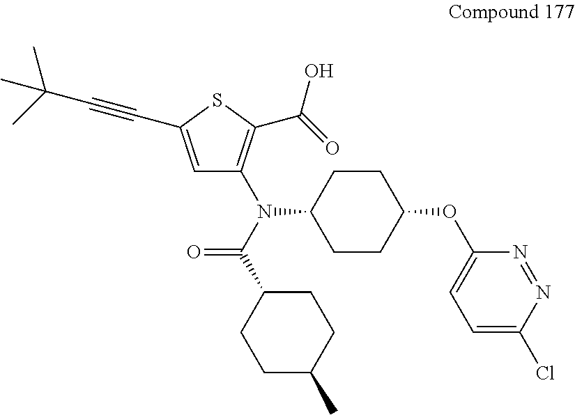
C1=C(C#CC(C)(C)C)SC(C(O)=O)=C1N(C(C1CCC(C)CC1)=O)C1CCC(OC2=CC=C(Cl)N=N2)CC1
